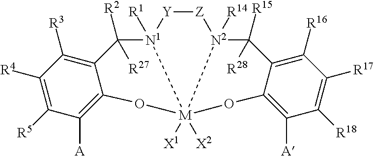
C1([R4])=C([R5])C([A])=C2C(=C1[R3])C([R2])([R27])[N1]1([R1])[M]3([X1])([X2])(O2)[N2]([R14])(C([R15])([R28])C2=C([R16])C([R17])=C([R18])C([A])=C2O3)[Z][Y]1
